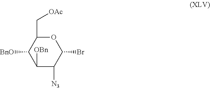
C1([BnO])C([OBn])C([N3])C(Br)OC1C[OAc]
